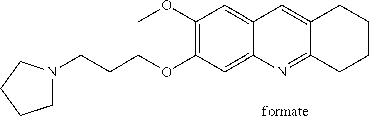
C1(OC)=C(OCCCN2CCCC2)C=C2C(=C1)C=C1C(=N2)CCCC1
